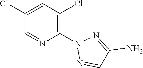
N1=CC(N)=NN1C1=C(Cl)C=C(Cl)C=N1
